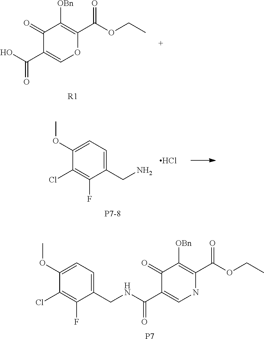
OC(C1=COC(C(OCC)=O)=C([OBn])C1=O)=O.[R1].C1(CN)=CC=C(OC)C(Cl)=C1F.Cl.[P7-8].[P7].C1(CNC(C2=CNC(C(OCC)=O)=C([OBn])C2=O)=O)=CC=C(OC)C(Cl)=C1F
